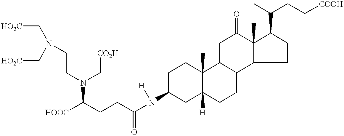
C1C(N([H])C(CCC([HOOC])N(C[CO2H])CCN(C[HO2C])C[HO2C])=O)CC2([H])C(C)(C1)C1C(CC2)C2C(C)(C(=O)C1)C(C(CC[COOH])C)CC2
